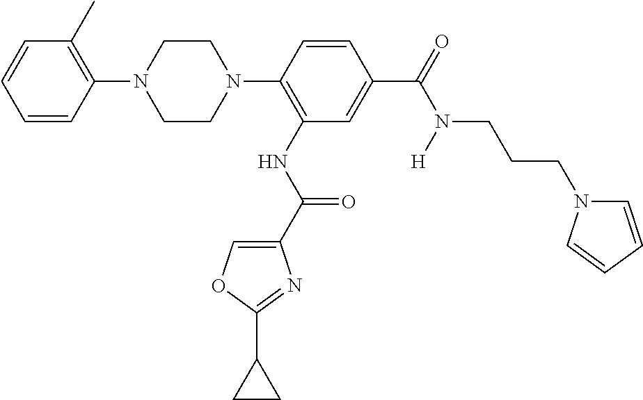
C1=CC(N2CCN(C3=C(NC(C4=COC(C5CC5)=N4)=O)C=C(C(=O)N([H])CCCN4C=CC=C4)C=C3)CC2)=C(C)C=C1
